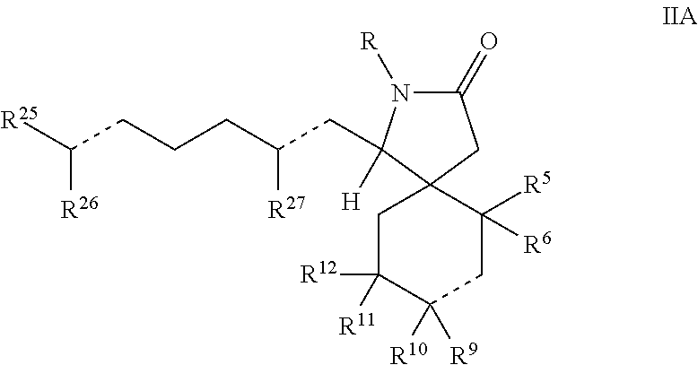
C1(=O)N([R])C([H])(CC(CCCC([R25])[R26])[R27])C2(C1)CC([R12])([R11])C([R9])([R10])CC2([R5])[R6]
